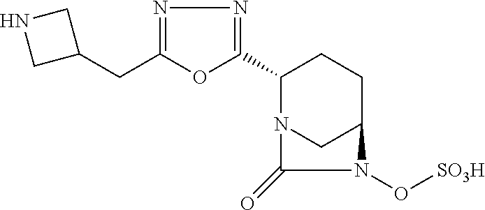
C1(C2=NN=C(CC3CNC3)O2)N2CC(CC1)N(O[SO3H])C2=O
